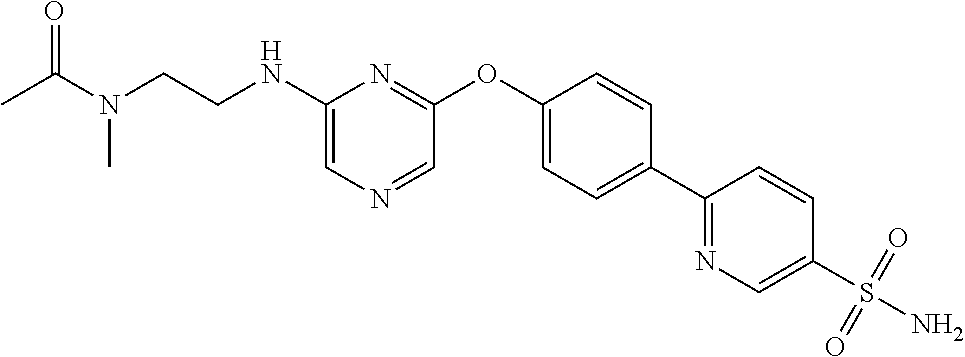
C1(NCCN(C(C)=O)C)=CN=CC(OC2=CC=C(C3=NC=C(S(N)(=O)=O)C=C3)C=C2)=N1
